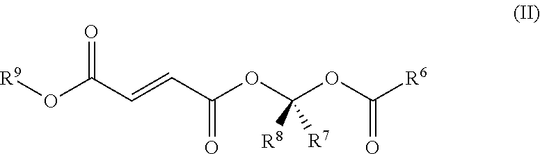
[R9]OC(C=CC(OC(OC([R6])=O)([R8])[R7])=O)=O
